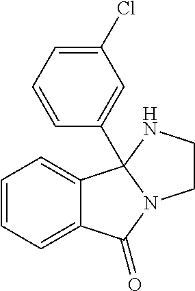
C12=CC=CC=C1C1(C3=CC(Cl)=CC=C3)N(C2=O)CCN1
